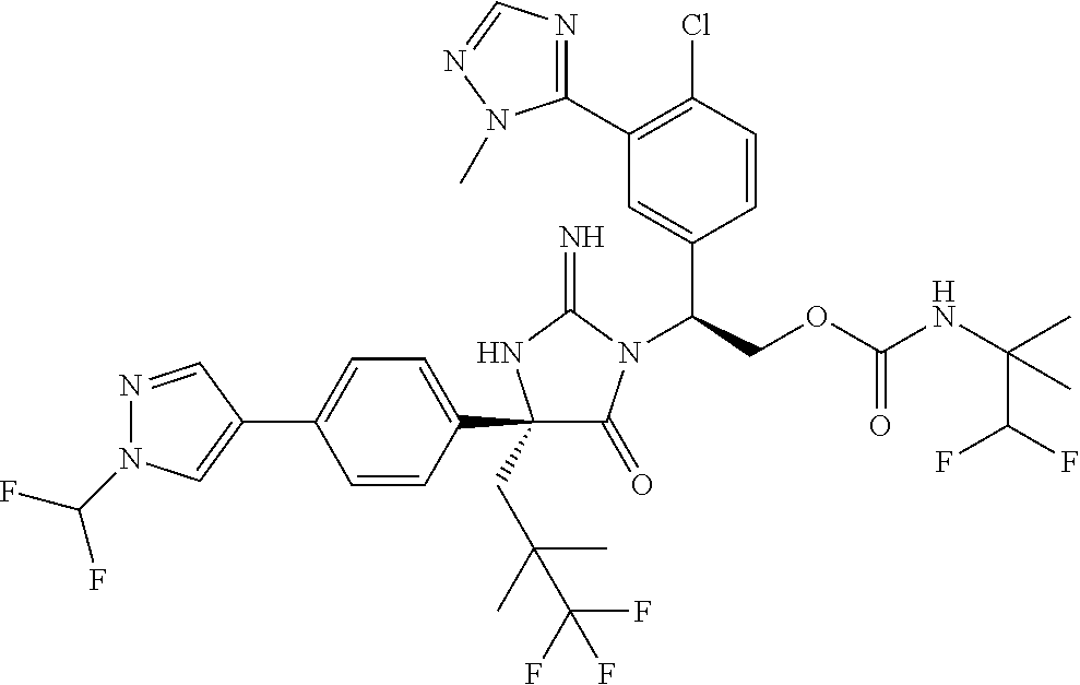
C1(C2=CC=C(C3(CC(C)(C)C(F)(F)F)C(=O)N(C(COC(NC(C)(C(F)F)C)=O)C4=CC(C5=NC=NN5C)=C(Cl)C=C4)C(=N)N3)C=C2)=CN(C(F)F)N=C1
